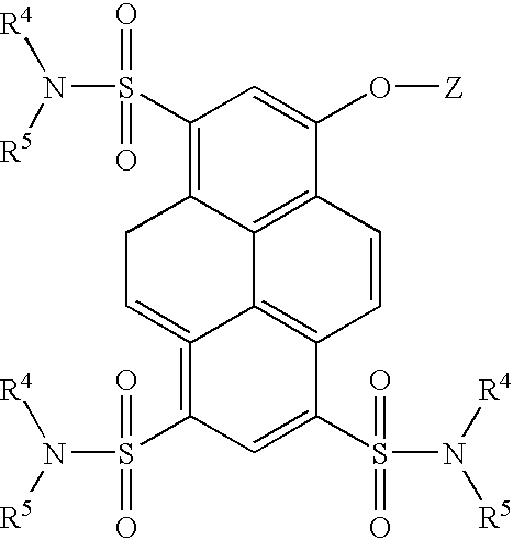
C1(S(N([R4])[R5])(=O)=O)=C2C3=C(C(O[Z])=C1)C=CC1=C3C(=CC2)=C(S(N([R4])[R5])(=O)=O)C=C1S(N([R4])[R5])(=O)=O
